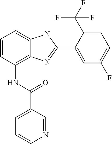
C1=CC(NC(C2=CC=CN=C2)=O)=C2C(=C1)NC(C1=CC(F)=CC=C1C(F)(F)F)=N2
